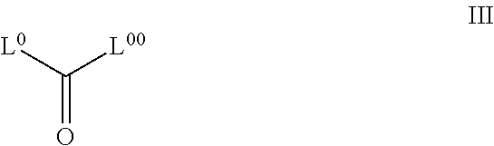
O=C([L0])[L00]
